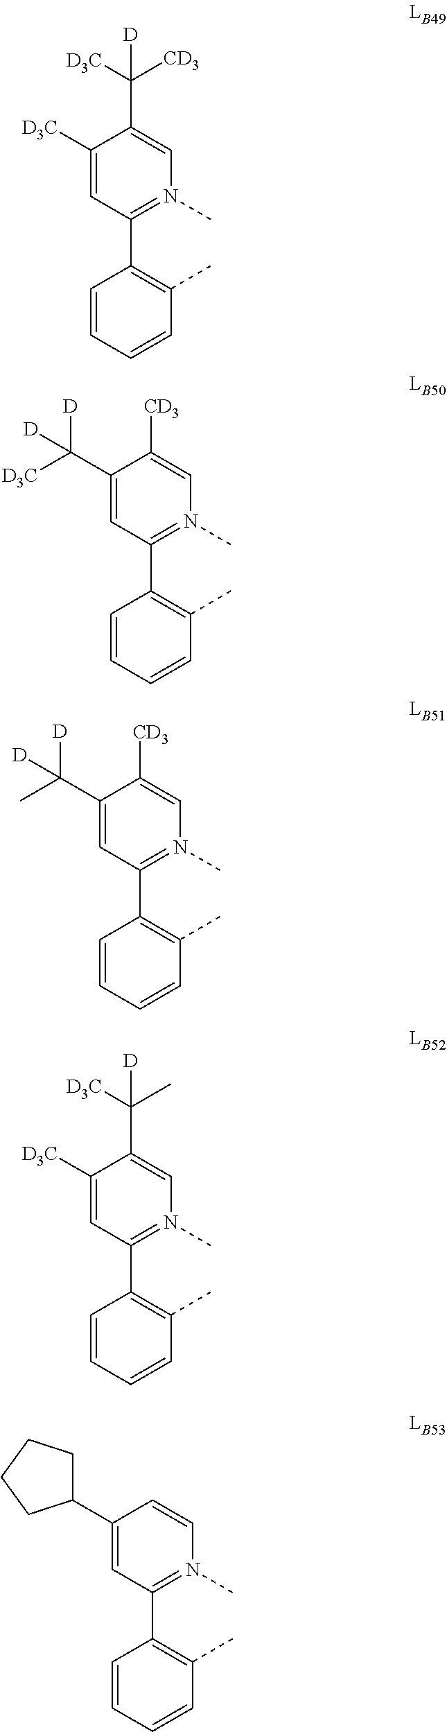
C1([D3C])=CC(C2=C(C)C=CC=C2)=N(C)C=C1C([CD3])([D3C])[D].C1(C([D3C])([D])[D])=CC(C2=C(C)C=CC=C2)=N(C)C=C1[CD3].C1(C(C)([D])[D])=CC(C2=C(C)C=CC=C2)=N(C)C=C1[CD3].C1([D3C])=CC(C2=C(C)C=CC=C2)=N(C)C=C1C(C)([D3C])[D].C1(C2CCCC2)=CC(C2=C(C)C=CC=C2)=N(C)C=C1
